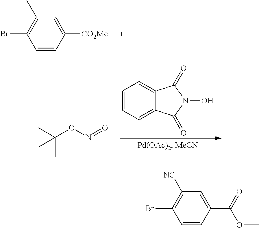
C1=CC([CO2Me])=CC(C)=C1Br.C(ON=O)(C)(C)C.C1=CC=C2C(=C1)C(=O)N(O)C2=O.C1=CC(C(=O)OC)=CC([NC])=C1Br
